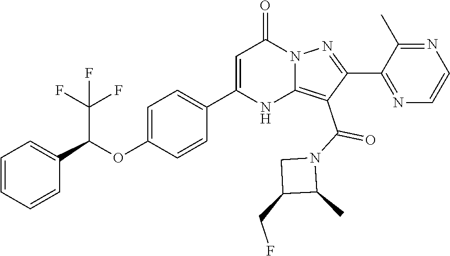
C1(C2=CC=C(OC(C3=CC=CC=C3)C(F)(F)F)C=C2)=CC(=O)N2C(=C(C(=O)N3C(C)C(CF)C3)C(C3=NC=CN=C3C)=N2)N1
